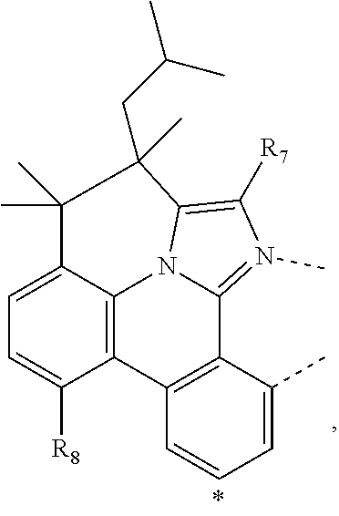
C12=C(C(C)=CC=C1)C1=N(C)C([R7])=C3N1C1=C2C([R8])=CC=C1C(C)(C)C3(C)CC(C)C
